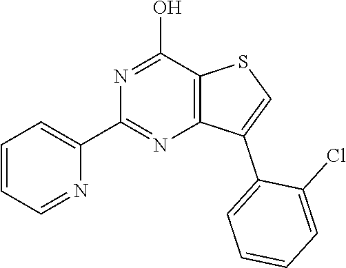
N1=C(O)C2=C(N=C1C1=CC=CC=N1)C(C1=CC=CC=C1Cl)=CS2
